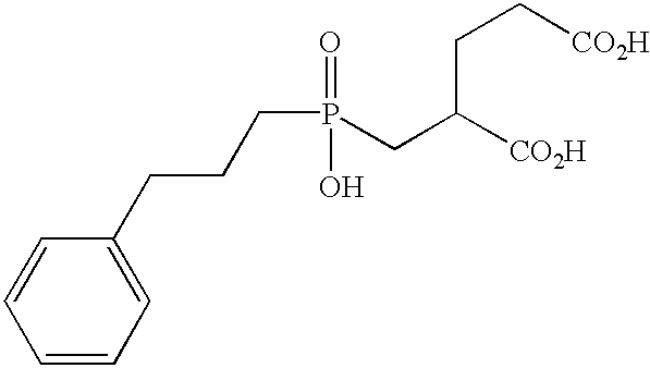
C1(CCCP(=O)(O)CC([CO2H])CC[CO2H])=CC=CC=C1
